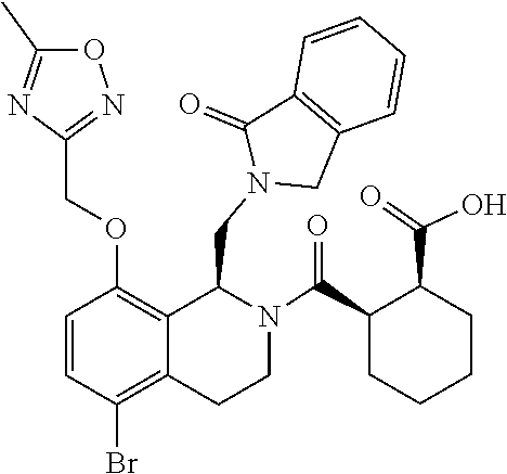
N1=C(C)ON=C1COC1=C2C(CN3C(=O)C4=C(C=CC=C4)C3)N(C(C3CCCCC3C(=O)O)=O)CCC2=C(Br)C=C1
